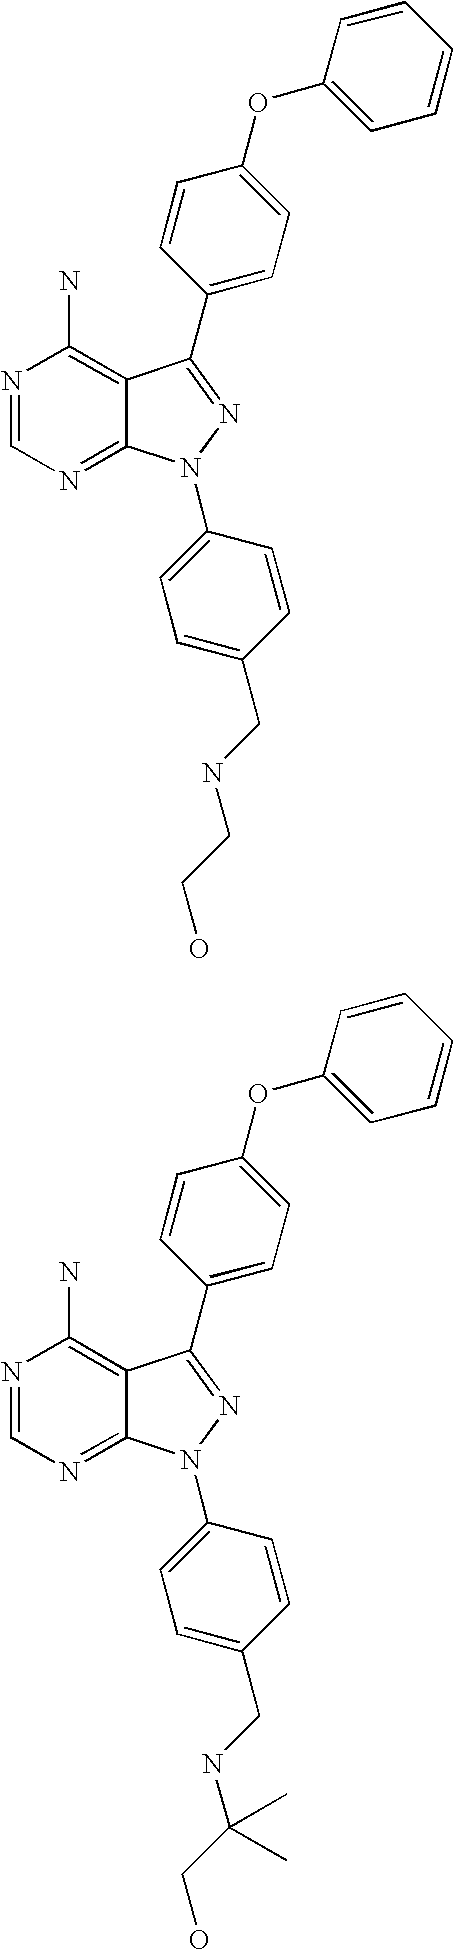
N1=CN=C2C(=C1N)C(C1=CC=C(OC3=CC=CC=C3)C=C1)=NN2C1=CC=C(CNCCO)C=C1.N1=CN=C2C(=C1N)C(C1=CC=C(OC3=CC=CC=C3)C=C1)=NN2C1=CC=C(CNC(CO)(C)C)C=C1
